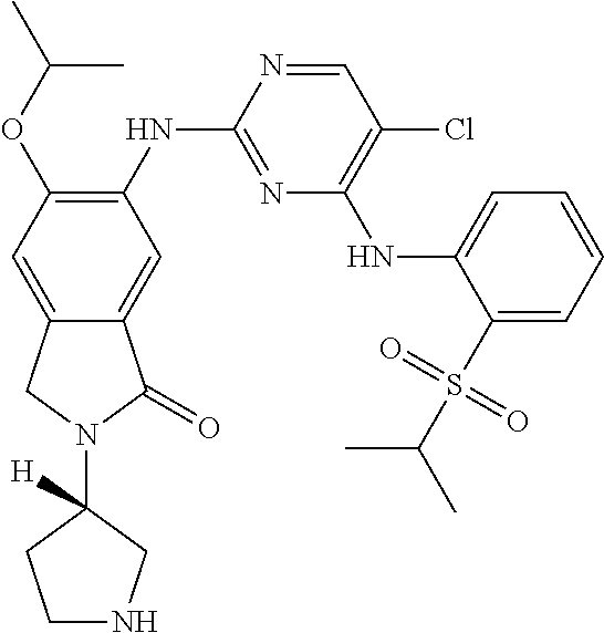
C1=NC(NC2=C(OC(C)C)C=C3C(=C2)C(=O)N(C2([H])CNCC2)C3)=NC(NC2=CC=CC=C2S(C(C)C)(=O)=O)=C1Cl
